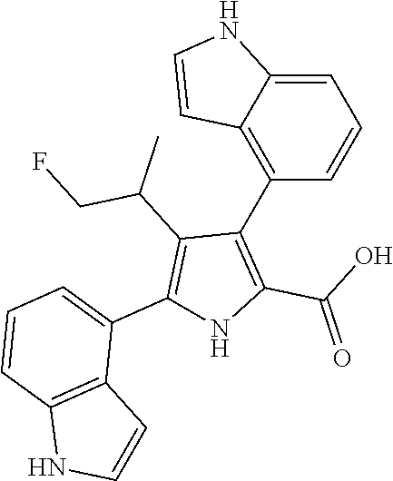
C1=C2C(=C(C3=C(C(O)=O)NC(C4=CC=CC5=C4C=CN5)=C3C(CF)C)C=C1)C=CN2
